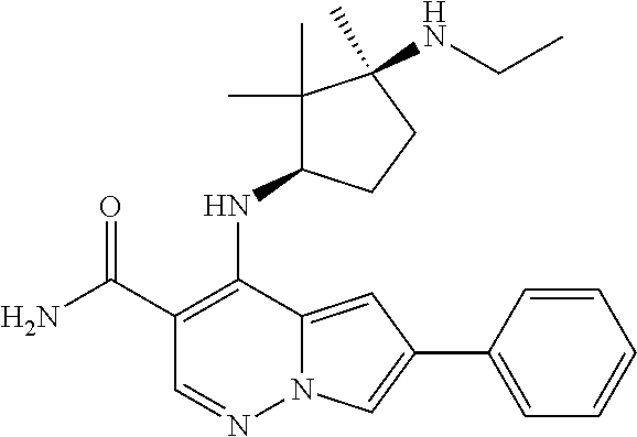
N12C(=CC(C3=CC=CC=C3)=C1)C(NC1C(C)(C)C(C)(NCC)CC1)=C(C(N)=O)C=N2
